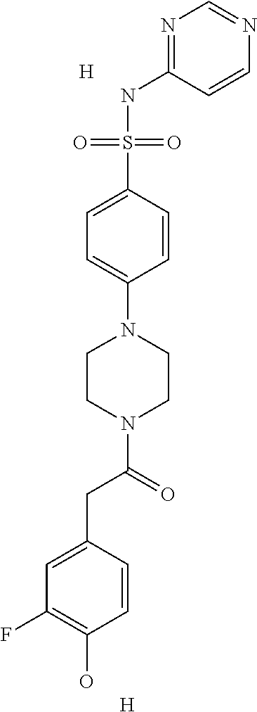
N1=C(NS(C2=CC=C(N3CCN(C(=O)CC4=CC(F)=C(O)C=C4)CC3)C=C2)(=O)=O)C=CN=C1.[H].[H]
